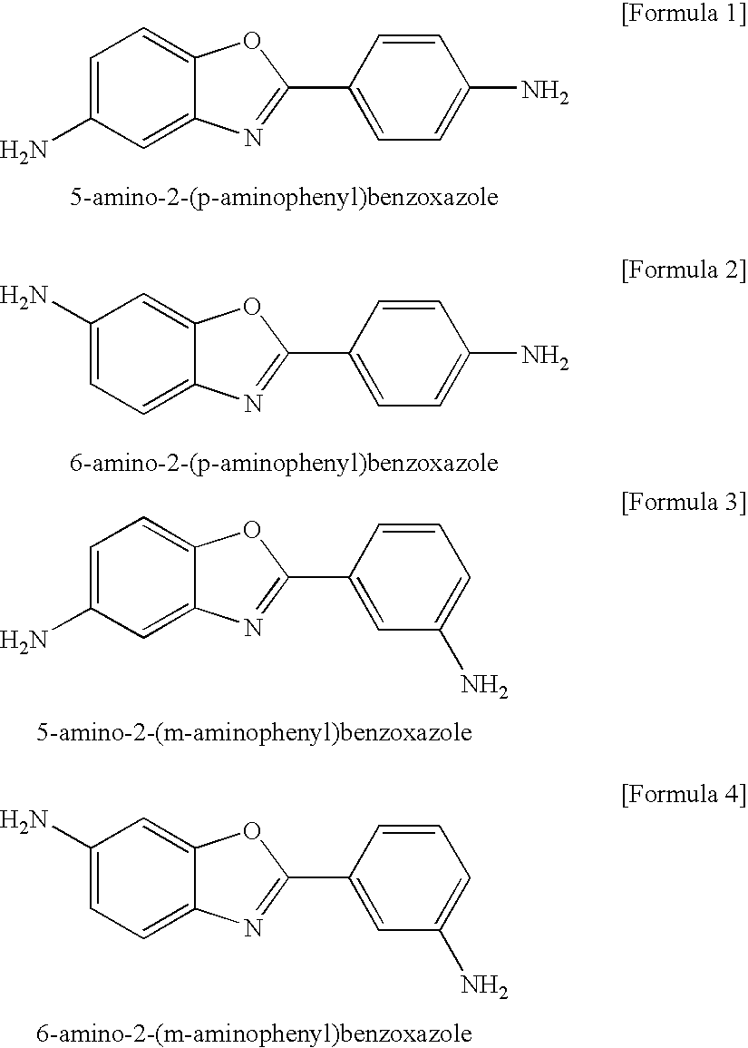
C1=C(N)C=C2C(=C1)OC(C1=CC=C(N)C=C1)=N2.C1(N)=CC=C2C(=C1)OC(C1=CC=C(N)C=C1)=N2.C1=C(N)C=C2C(=C1)OC(C1=CC(N)=CC=C1)=N2.C1(N)=CC=C2C(=C1)OC(C1=CC(N)=CC=C1)=N2
